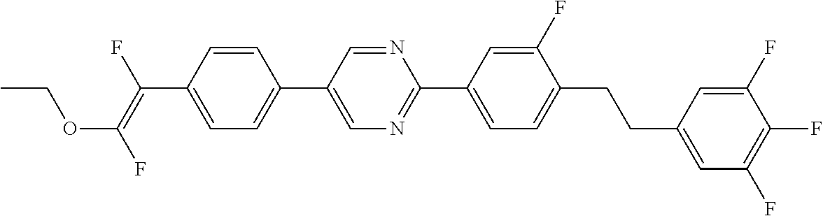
C1=CC(C(=C(F)OCC)F)=CC=C1C1=CN=C(C2=CC=C(CCC3=CC(F)=C(F)C(F)=C3)C(F)=C2)N=C1
